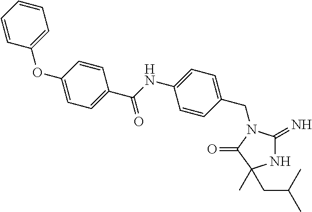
N1C(=N)N(CC2=CC=C(NC(=O)C3=CC=C(OC4=CC=CC=C4)C=C3)C=C2)C(=O)C1(C)CC(C)C
